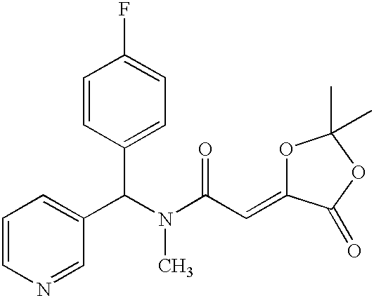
C1=CN=CC(C(N(C(C=C2OC(C)(C)OC2=O)=O)C)C2=CC=C(F)C=C2)=C1
